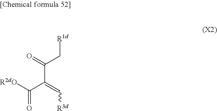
[R1d]CC(=O)C(=C[R3d])C(=O)[R2dO]
